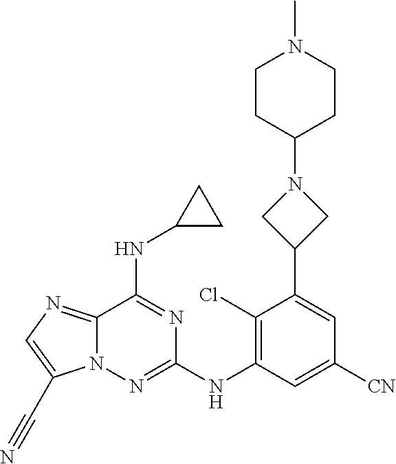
C12=NC=C(C#N)N1N=C(NC1=C(Cl)C(C3CN(C4CCN(C)CC4)C3)=CC([CN])=C1)N=C2NC1CC1
